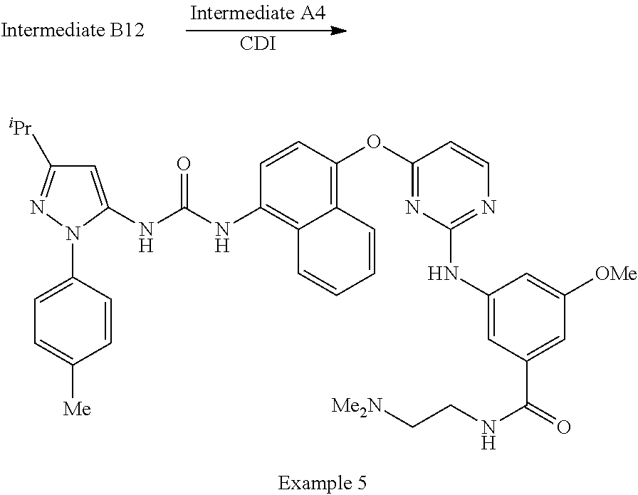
[CDI].C1=C(NC(NC2=C3C(=C(OC4=NC(NC5=CC(C(=O)NCC[Me2N])=CC([OMe])=C5)=NC=C4)C=C2)C=CC=C3)=O)N(C2=CC=C([Me])C=C2)N=C1[iPr]
